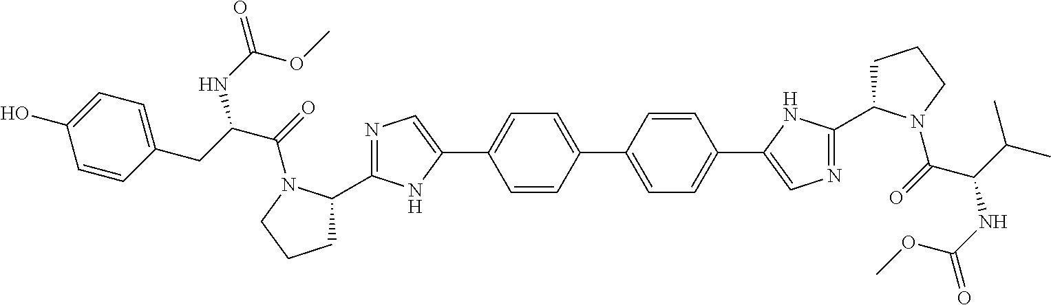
C1=CC(C2=CC=C(C3=CN=C(C4CCCN4C(=O)C(C(C)C)NC(=O)OC)N3)C=C2)=CC=C1C1=CN=C(C2CCCN2C(=O)C(CC2=CC=C(O)C=C2)NC(OC)=O)N1
